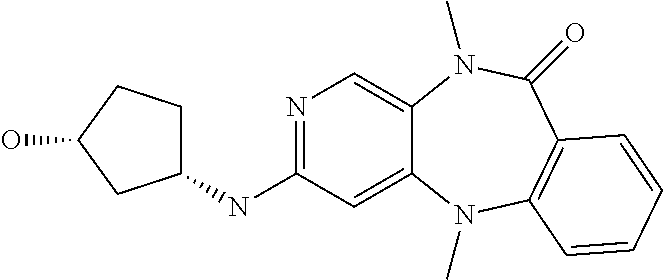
N1=C(NC2CCC(O)C2)C=C2C(=C1)N(C)C(=O)C1=C(N2C)C=CC=C1
